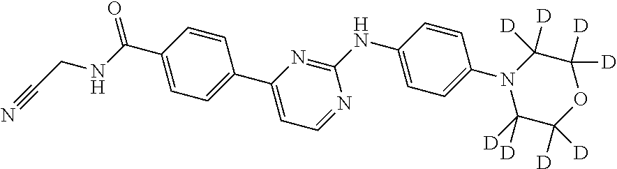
C1(C(NCC#N)=O)=CC=C(C2=CC=NC(NC3=CC=C(N4C([D])([D])C([D])([D])OC([D])([D])C4([D])[D])C=C3)=N2)C=C1
